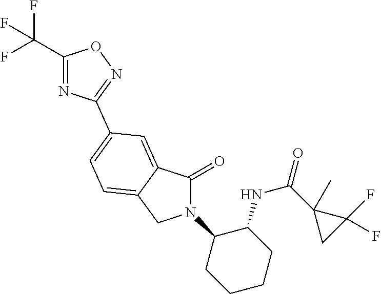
C1(=O)N(C2CCCCC2NC(C2(C)CC2(F)F)=O)CC2=CC=C(C3=NOC(C(F)(F)F)=N3)C=C12
